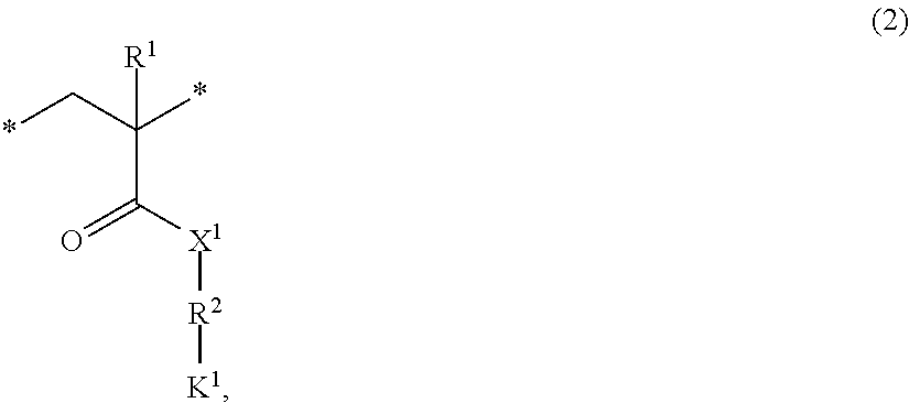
*CC(*)([R1])C([X1][R2][K1])=O
